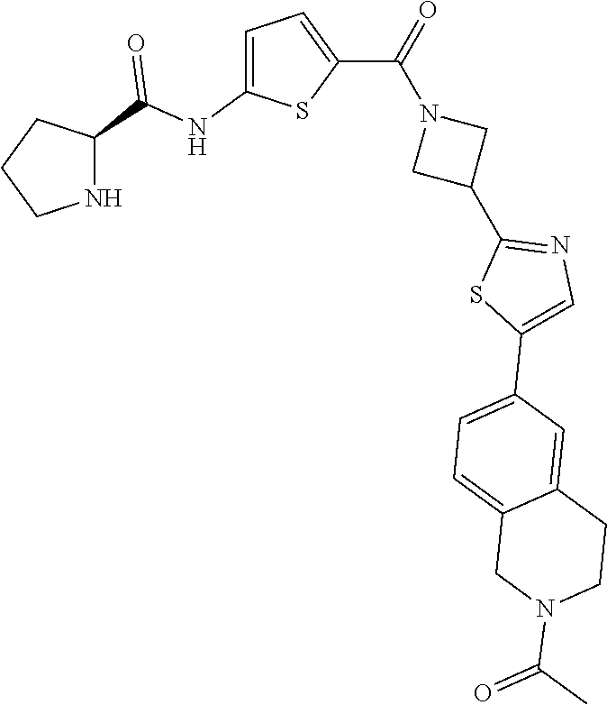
C1CNC(C(NC2=CC=C(C(=O)N3CC(C4=NC=C(C5=CC=C6C(=C5)CCN(C(C)=O)C6)S4)C3)S2)=O)C1
